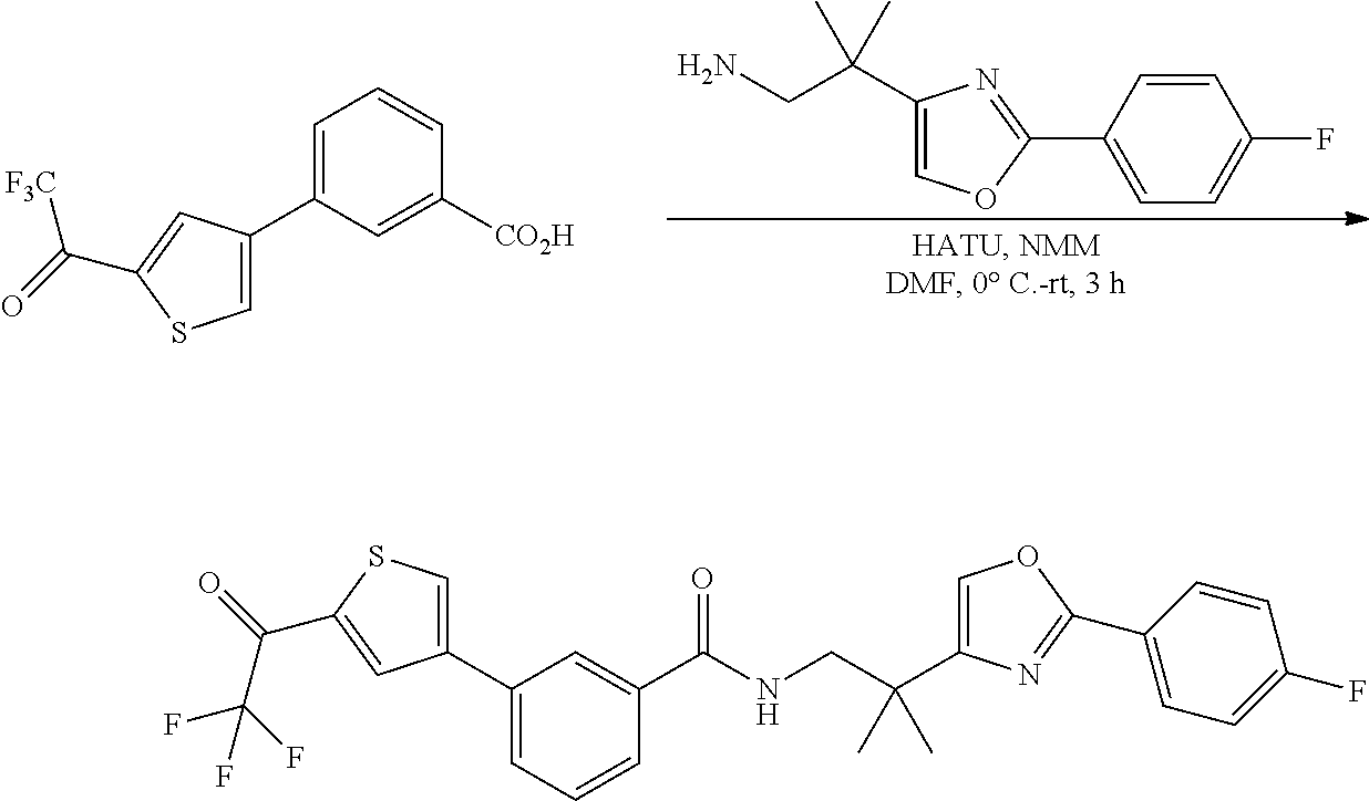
C1=C(C2=CSC(C(=O)[F3C])=C2)C=C([CO2H])C=C1.C1=CC(C2=NC(C(CN)(C)C)=CO2)=CC=C1F.C1=C(C(CNC(C2=CC(C3=CSC(C(=O)C(F)(F)F)=C3)=CC=C2)=O)(C)C)N=C(C2=CC=C(F)C=C2)O1
